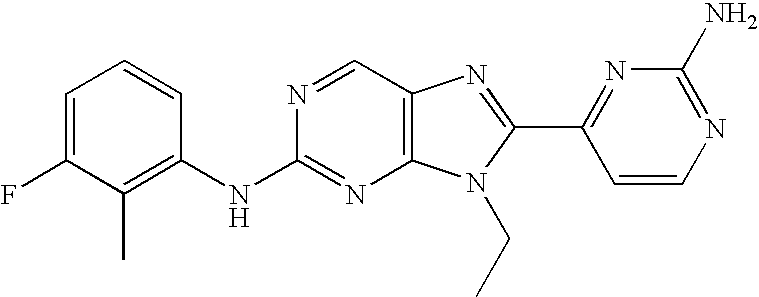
C1=C(F)C(C)=C(NC2=NC3=C(C=N2)N=C(C2=NC(N)=NC=C2)N3CC)C=C1
